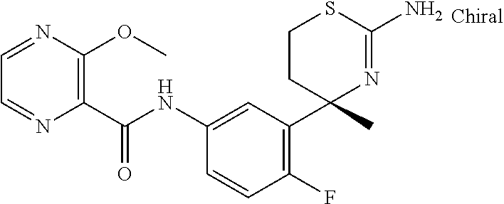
C1(NC(C2=C(OC)N=CC=N2)=O)=CC(C2(C)N=C(N)SCC2)=C(F)C=C1
